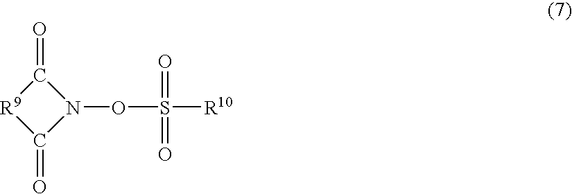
N1(OS([R10])(=O)=O)C(=O)[R9]C1=O
